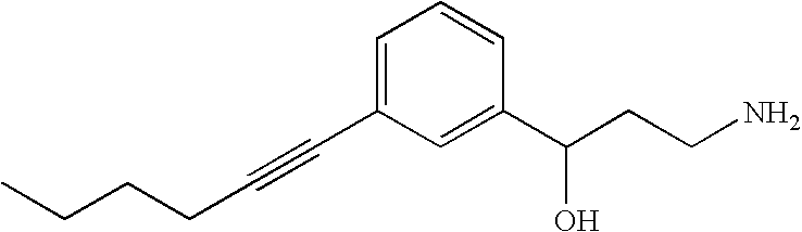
C(CC)CC#CC1=CC=CC(C(CCN)O)=C1
